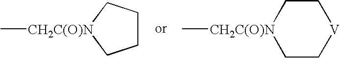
C1CC[CH2C(O)N](C)C1.C1C[V]CC[CH2C(O)N]1C
